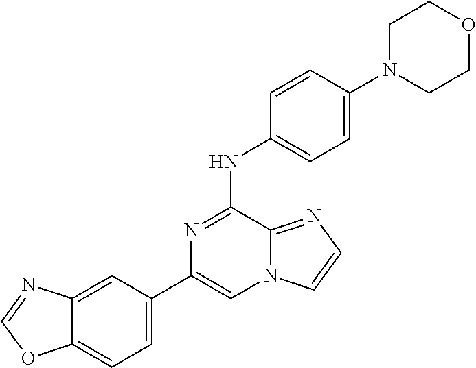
C1(C2=CC=C3C(=C2)N=CO3)=CN2C(=NC=C2)C(NC2=CC=C(N3CCOCC3)C=C2)=N1
